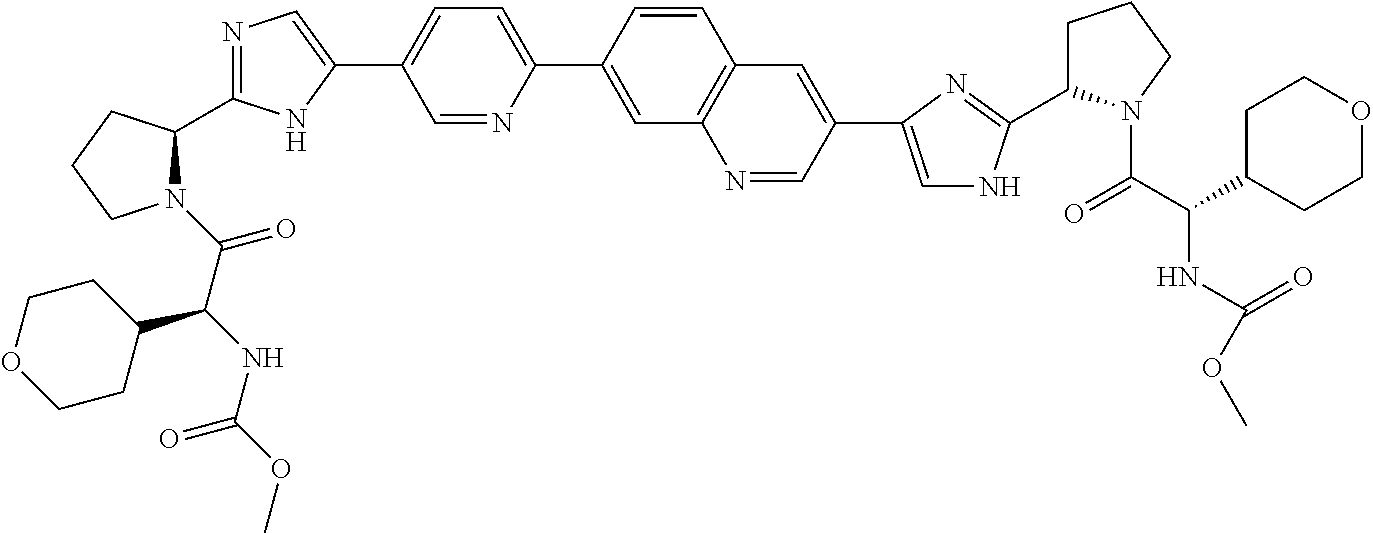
N1(C(=O)C(NC(OC)=O)C2CCOCC2)C(C2=NC=C(C3=CC=C(C4=CC5=C(C=C4)C=C(C4=CNC(C6CCCN6C(C(C6CCOCC6)NC(OC)=O)=O)=N4)C=N5)N=C3)N2)CCC1
